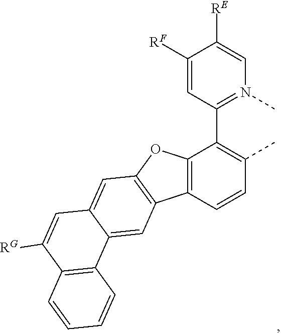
C12=C(C=CC(C)=C1C1=N(C)C=C([RE])C([RF])=C1)C1=C(O2)C=C2C(=C1)C1=C(C([RG])=C2)C=CC=C1
